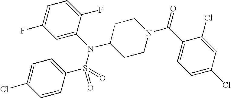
C1=C(N(S(=O)(C2=CC=C(Cl)C=C2)=O)C2CCN(C(=O)C3=CC=C(Cl)C=C3Cl)CC2)C(F)=CC=C1F
